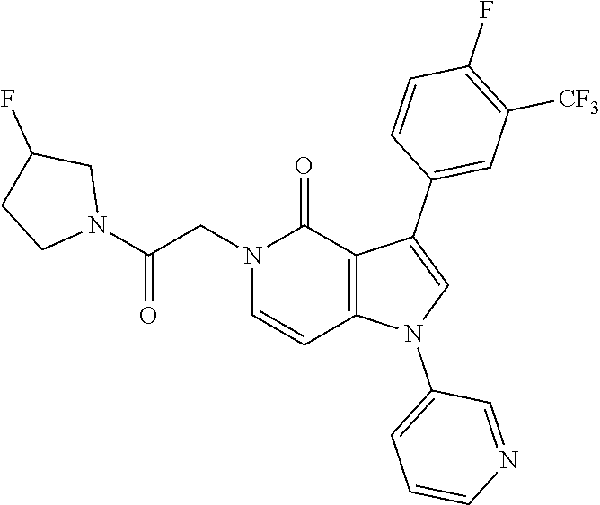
C1(F)=C([CF3])C=C(C2=CN(C3=CC=CN=C3)C3=C2C(=O)N(CC(N2CC(F)CC2)=O)C=C3)C=C1
